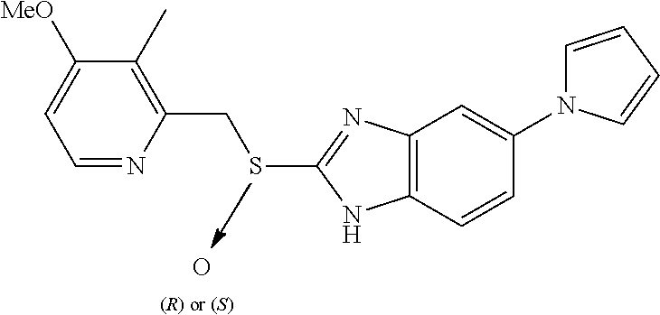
O.[(R) or (S)].C1=NC(CSC2=NC3=C(N2)C=CC(N2C=CC=C2)=C3)=C(C)C([MeO])=C1
